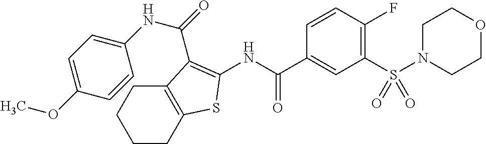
C1CC2=C(CC1)C(C(=O)NC1=CC=C(OC)C=C1)=C(NC(C1=CC(S(N3CCOCC3)(=O)=O)=C(F)C=C1)=O)S2
